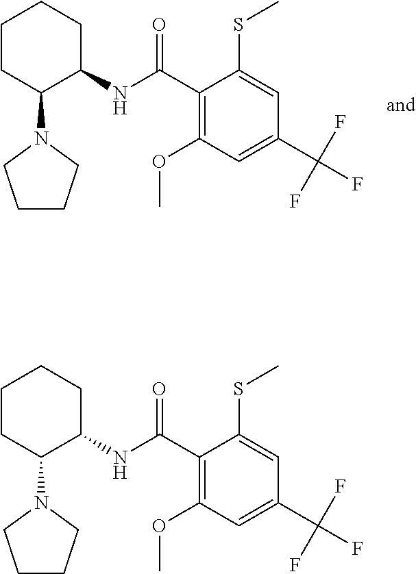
C1CC(N2CCCC2)C(NC(C2=C(OC)C=C(C(F)(F)F)C=C2SC)=O)CC1.C1CC(N2CCCC2)C(NC(C2=C(OC)C=C(C(F)(F)F)C=C2SC)=O)CC1
